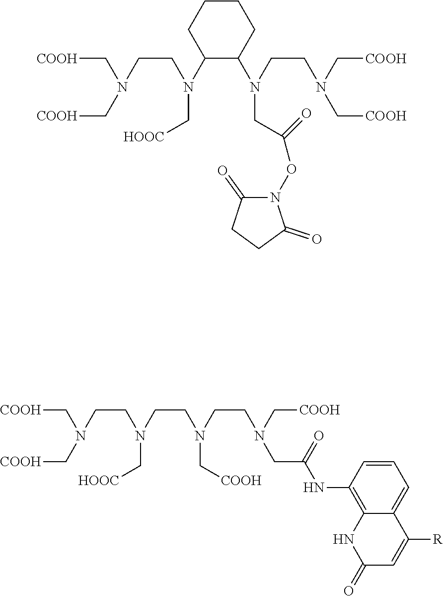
C1(N(CCN(C[COOH])C[COOH])C[HOOC])C(N(CCN(C[COOH])C[COOH])CC(=O)ON2C(=O)CCC2=O)CCCC1.C(CN(CCN(C[COOH])CC(NC1=C2C(=CC=C1)C([R])=CC(=O)N2)=O)C[COOH])N(CCN(C[COOH])C[COOH])C[HOOC]
